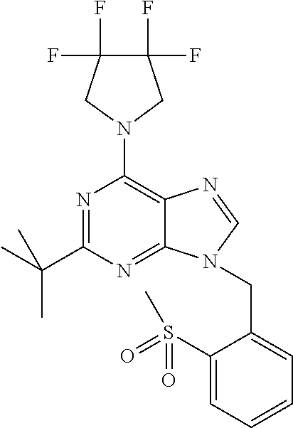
N1=C(C(C)(C)C)N=C2C(=C1N1CC(F)(F)C(F)(F)C1)N=CN2CC1=CC=CC=C1S(C)(=O)=O
